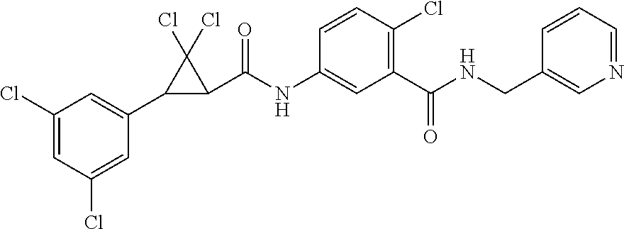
C1(Cl)=CC(Cl)=CC(C2C(C(NC3=CC(C(NCC4=CN=CC=C4)=O)=C(Cl)C=C3)=O)C2(Cl)Cl)=C1
